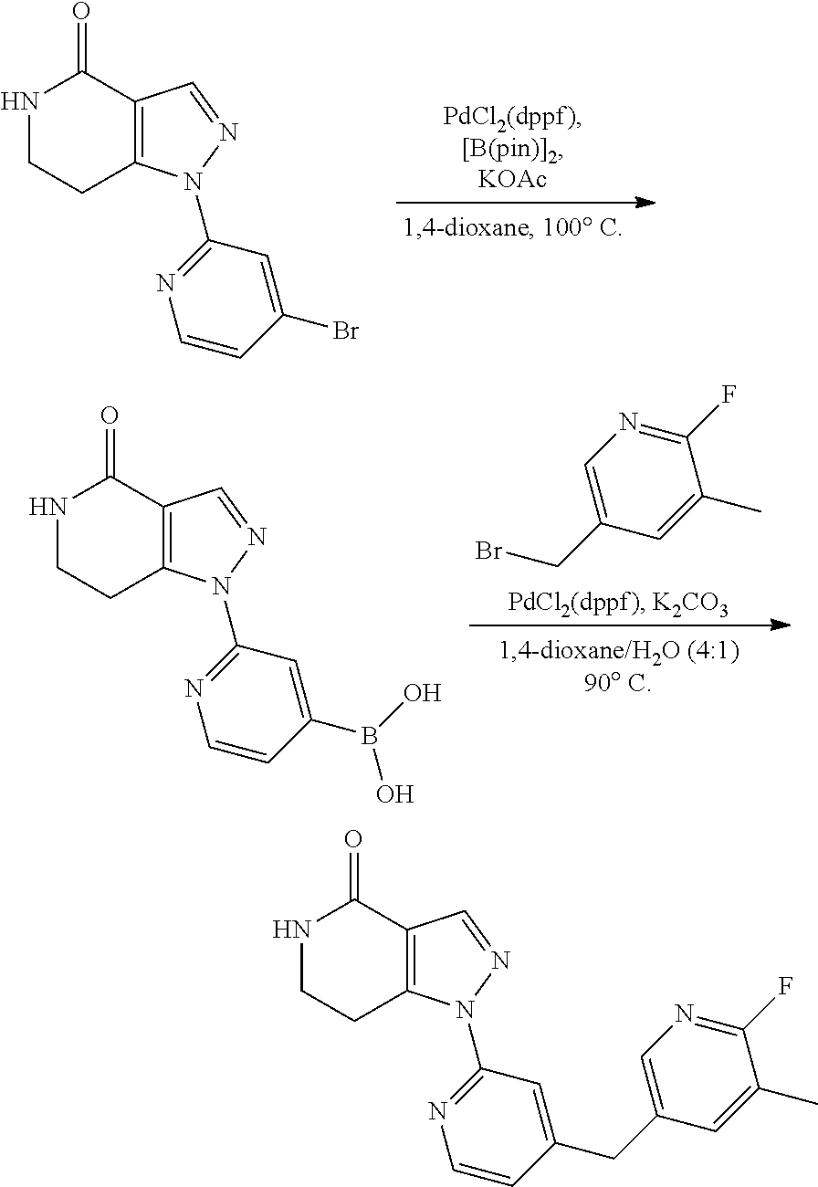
N1CCC2=C(C1=O)C=NN2C1=NC=CC(Br)=C1.C1(C)=CC(CBr)=CN=C1F.N1CCC2=C(C1=O)C=NN2C1=NC=CC(B(O)O)=C1.N1CCC2=C(C1=O)C=NN2C1=NC=CC(CC2=CN=C(F)C(C)=C2)=C1
